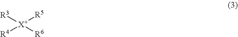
[R3][X+]([R5])([R6])[R4]
